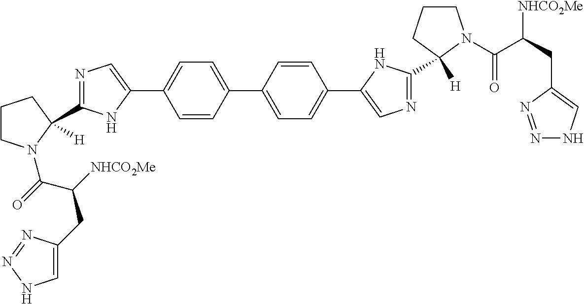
C1=CC(C2=CC=C(C3=CN=C(C4([H])CCCN4C(C(CC4=CNN=N4)[NHCO2Me])=O)N3)C=C2)=CC=C1C1=CN=C(C2([H])CCCN2C(=O)C(CC2=CNN=N2)[NHCO2Me])N1
